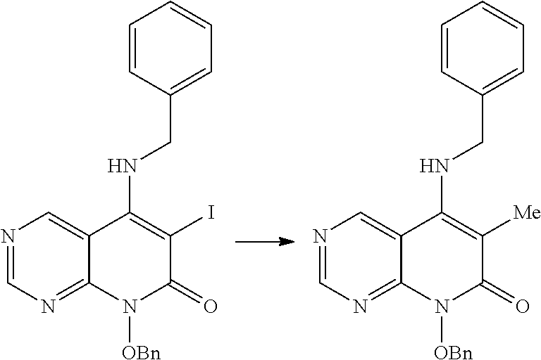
N1=CN=C2C(=C1)C(NCC1=CC=CC=C1)=C(I)C(=O)N2[OBn].N1=CN=C2C(=C1)C(NCC1=CC=CC=C1)=C([Me])C(=O)N2[OBn]
